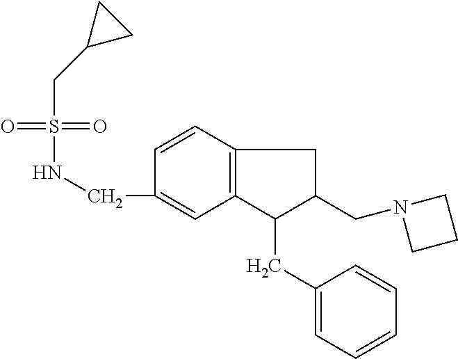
C12=C(C=CC(CNS(=O)(=O)CC3CC3)=C1)CC(CN1CCC1)C2CC1=CC=CC=C1
